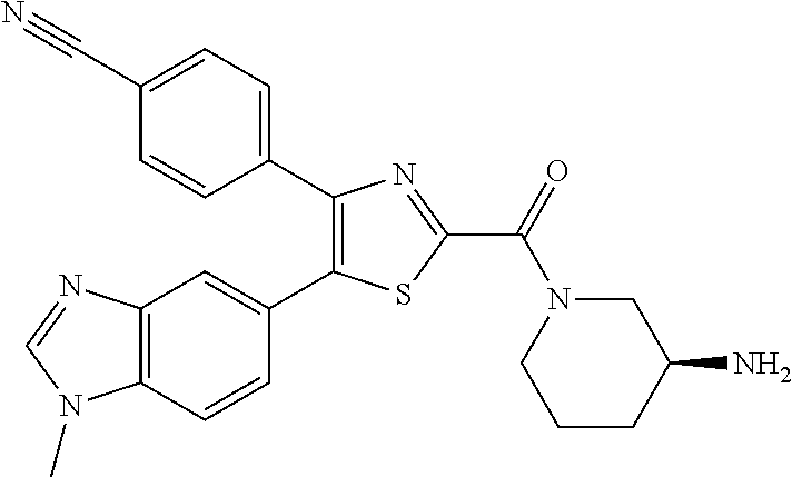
C1(C2=CC=C(C#N)C=C2)=C(C2=CC3=C(C=C2)N(C)C=N3)SC(C(N2CCCC(N)C2)=O)=N1
